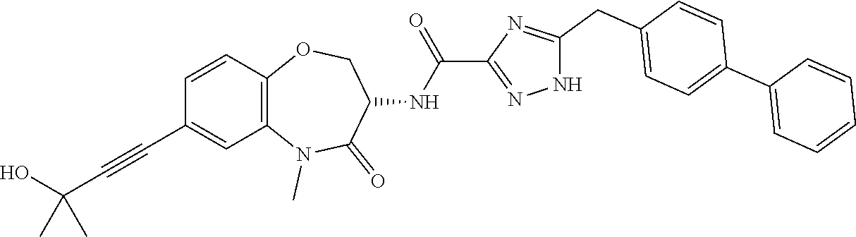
N1(C)C2=C(C=CC(C#CC(O)(C)C)=C2)OCC(NC(C2=NNC(CC3=CC=C(C4=CC=CC=C4)C=C3)=N2)=O)C1=O
